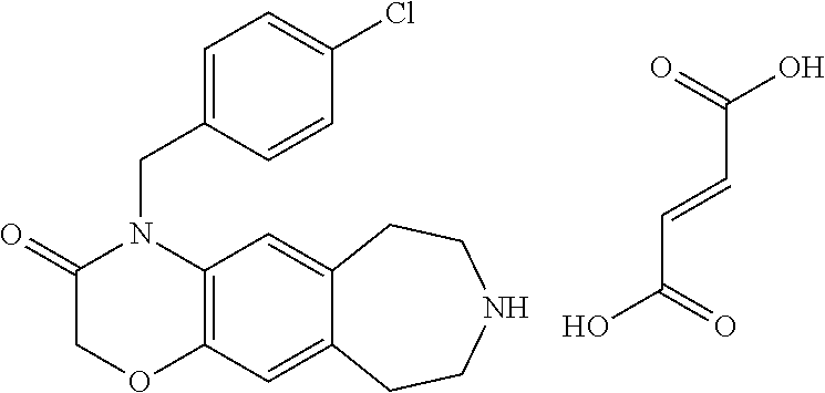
C(C=CC(=O)O)(=O)O.C12=C(C=C3C(=C1)CCNCC3)OCC(=O)N2CC1=CC=C(Cl)C=C1
